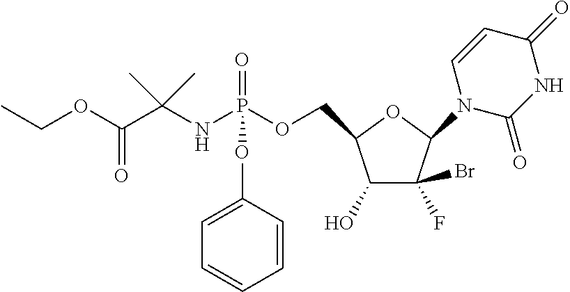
O(C(C(NP(OCC1C(O)C(F)(Br)C(N2C(=O)NC(=O)C=C2)O1)(=O)OC1=CC=CC=C1)(C)C)=O)CC
